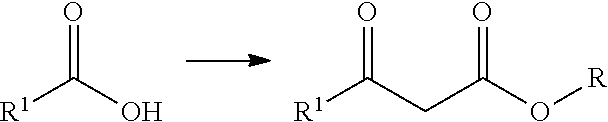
[R1]C(O)=O.[R1]C(CC(O[R])=O)=O
